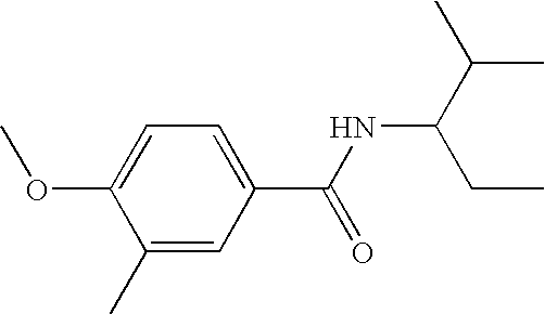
C1=C(OC)C(C)=CC(C(NC(C(C)C)CC)=O)=C1
